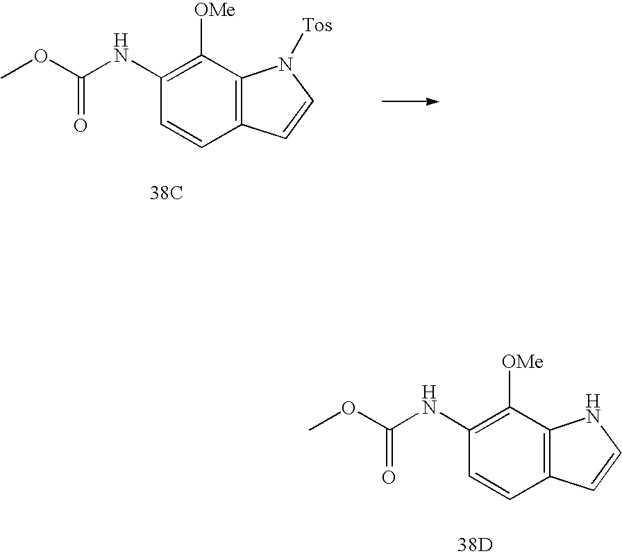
C1(NC(=O)OC)=C([OMe])C2=C(C=C1)C=CN2.[38D].C1(NC(=O)OC)=C([OMe])C2=C(C=C1)C=CN2[Tos].[38C]
